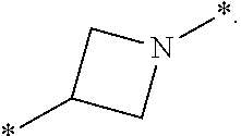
C1C(*)CN1*
